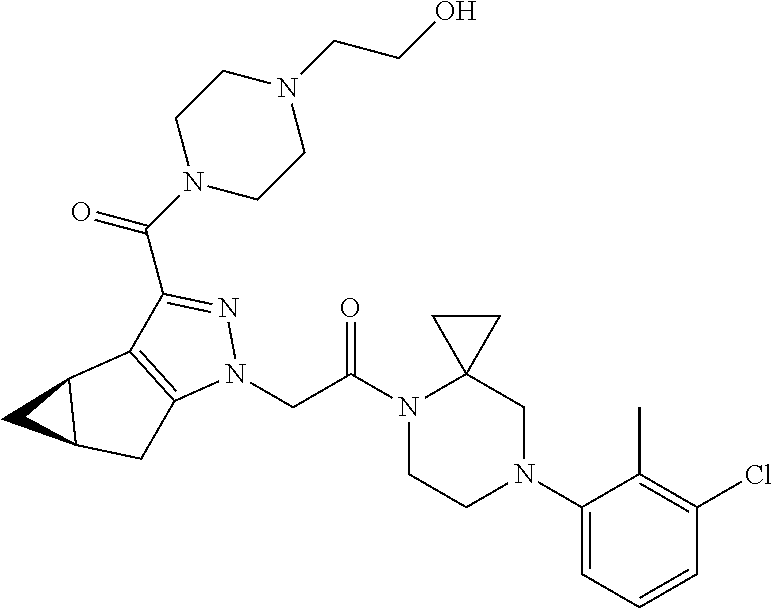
N1(C(CN2N=C(C(N3CCN(CCO)CC3)=O)C3=C2CC2C3C2)=O)CCN(C2=CC=CC(Cl)=C2C)CC12CC2
